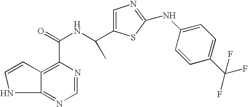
C12=C(C(=O)NC(C)C3=CN=C(NC4=CC=C(C(F)(F)F)C=C4)S3)N=CN=C1NC=C2
